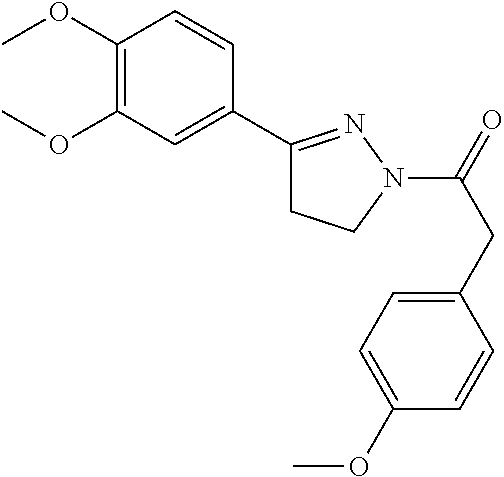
C1(OC)=C(OC)C=C(C2=NN(C(=O)CC3=CC=C(OC)C=C3)CC2)C=C1
